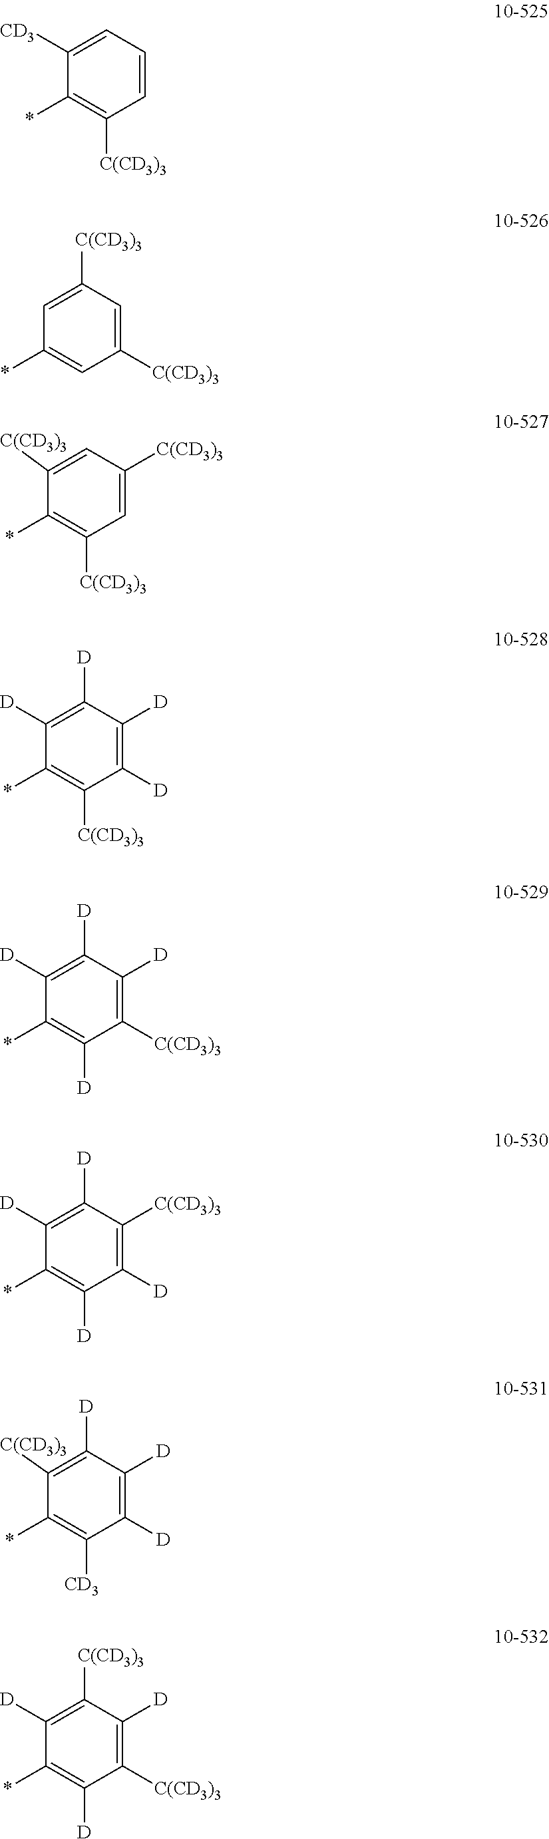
C1=CC=C([CD3])C(*)=C1[C(CD3)3].C1([C(CD3)3])=CC([C(CD3)3])=CC(*)=C1.C1=C([C(CD3)3])C=C([C(CD3)3])C(*)=C1[C(CD3)3].C1([D])=C([D])C([D])=C([D])C(*)=C1[C(CD3)3].C1([C(CD3)3])=C([D])C([D])=C([D])C(*)=C1[D].C1([D])=C([C(CD3)3])C([D])=C([D])C(*)=C1[D].C1([D])=C([D])C([D])=C([C(CD3)3])C(*)=C1[CD3].C1([C(CD3)3])=C([D])C([C(CD3)3])=C([D])C(*)=C1[D]
